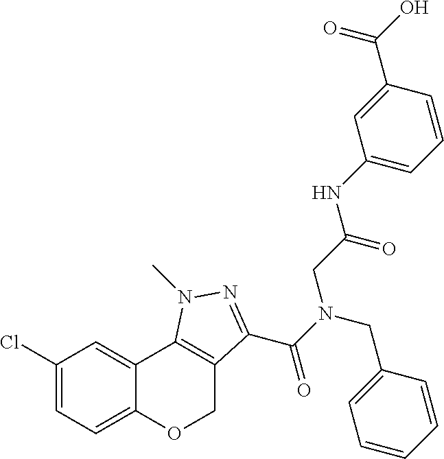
C1(Cl)=CC=C2C(=C1)C1=C(CO2)C(C(N(CC2=CC=CC=C2)CC(=O)NC2=CC=CC(C(O)=O)=C2)=O)=NN1C
